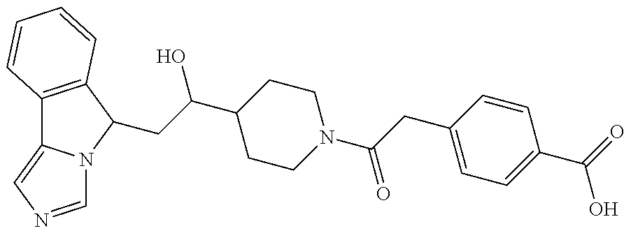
C12=C(C(CC(O)C3CCN(C(=O)CC4=CC=C(C(O)=O)C=C4)CC3)N3C1=CN=C3)C=CC=C2
